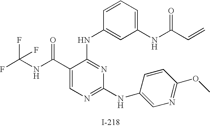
C1(C(NC(F)(F)F)=O)=CN=C(NC2=CN=C(OC)C=C2)N=C1NC1=CC(NC(C=C)=O)=CC=C1
